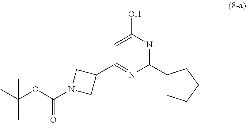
C1(C2CCCC2)=NC(O)=CC(C2CN(C(OC(C)(C)C)=O)C2)=N1
